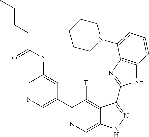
C1=NC=C(C2=NC=C3C(=C2F)C(C2=NC4=C(N2)C=CC=C4N2CCCCC2)=NN3)C=C1NC(CCCC)=O
